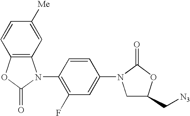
C12=C(OC(=O)N1C1=C(F)C=C(N3CC(C[N3])OC3=O)C=C1)C=CC([Me])=C2
